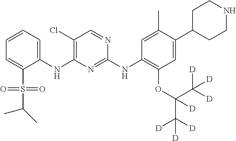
C1(NC2=C(Cl)C=NC(NC3=C(OC(C([D])([D])[D])(C([D])([D])[D])[D])C=C(C4CCNCC4)C(C)=C3)=N2)=CC=CC=C1S(=O)(=O)C(C)C
